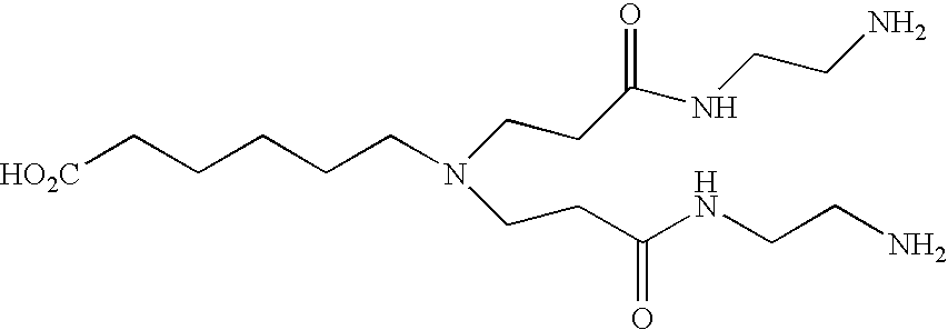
[HO2C]CCCCCN(CCC(NCCN)=O)CCC(NCCN)=O
